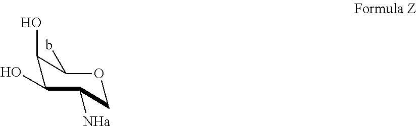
C1(O)C(O)C([NHa])COC1b
